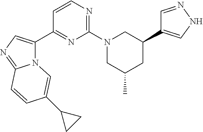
C1=NNC=C1C1CN(C2=NC=CC(C3=CN=C4N3C=C(C3CC3)C=C4)=N2)CC(C)C1
